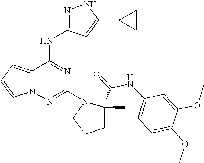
C1(N2CCCC2(C(=O)NC2=CC=C(OC)C(OC)=C2)C)=NN2C(=CC=C2)C(NC2=NNC(C3CC3)=C2)=N1
